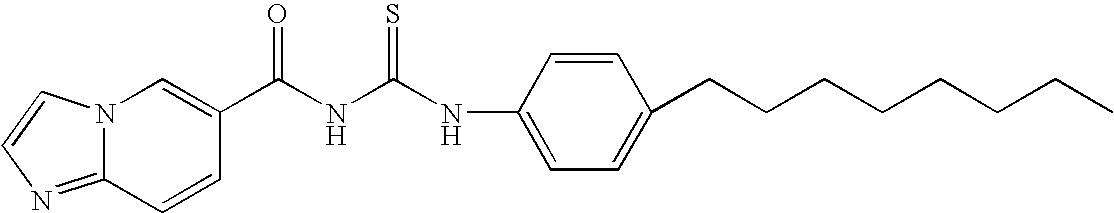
N12C(=NC=C1)C=CC(C(NC(NC1=CC=C(CCCCCCCC)C=C1)=S)=O)=C2
